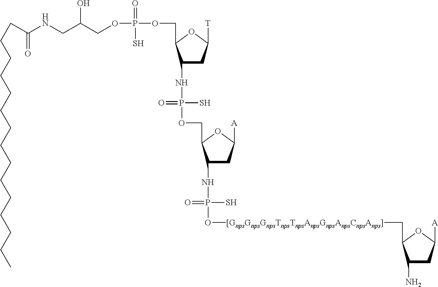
C1(NP(OCC2C(NP(O[[GnpsGnpsGnpsTnpsTnpsAnpsGnpsAnpsCnpsAnps]]CC3C(N)CC([A])O3)(S)=O)CC([A])O2)(S)=O)CC([T])OC1COP(OCC(CNC(CCCCCCCCCCCCCCC)=O)O)(=O)S
